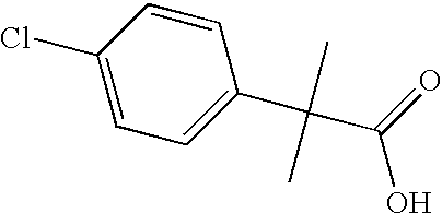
C1=CC(Cl)=CC=C1C(C(O)=O)(C)C
